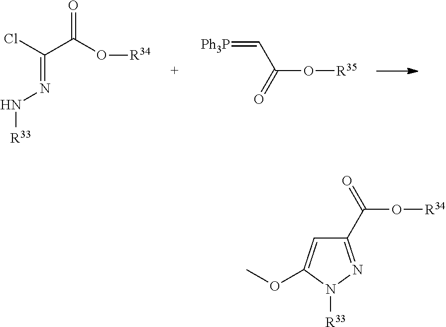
C(=NN[R33])(C(O[R34])=O)Cl.[Ph3P]=CC(O[R35])=O.C1(C(=O)O[R34])=NN([R33])C(OC)=C1
